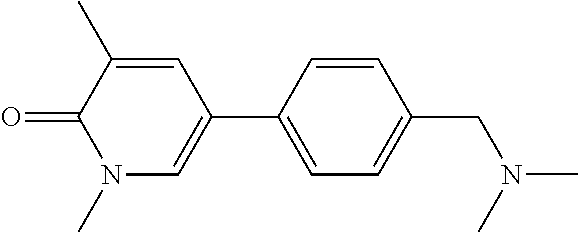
C1=C(C2=CN(C)C(=O)C(C)=C2)C=CC(CN(C)C)=C1
